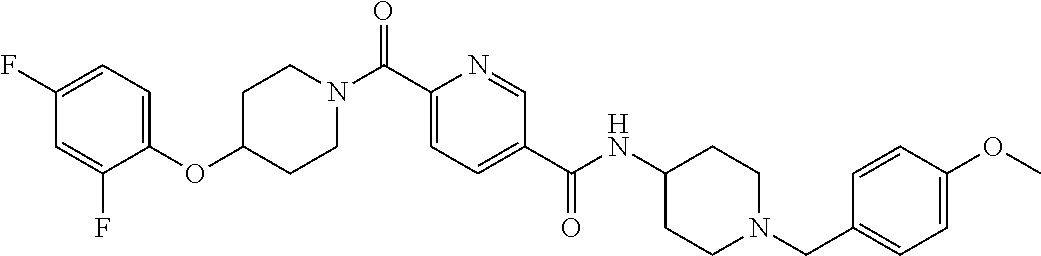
C1CN(C(C2=CC=C(C(=O)NC3CCN(CC4=CC=C(OC)C=C4)CC3)C=N2)=O)CCC1OC1=CC=C(F)C=C1F
